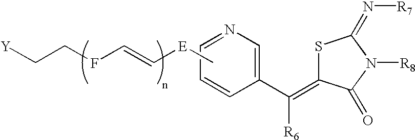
C1(C(=C2SC(=N[R7])N([R8])C2=O)[R6])=CN=CC=C1.C[E]C=CFCC[Y]
